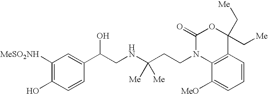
C1([MeSO2NH])=C(O)C=CC(C(CNC(CCN2C3=C(C=CC=C3[MeO])C(C[Me])(C[Me])OC2=O)([Me])[Me])O)=C1
